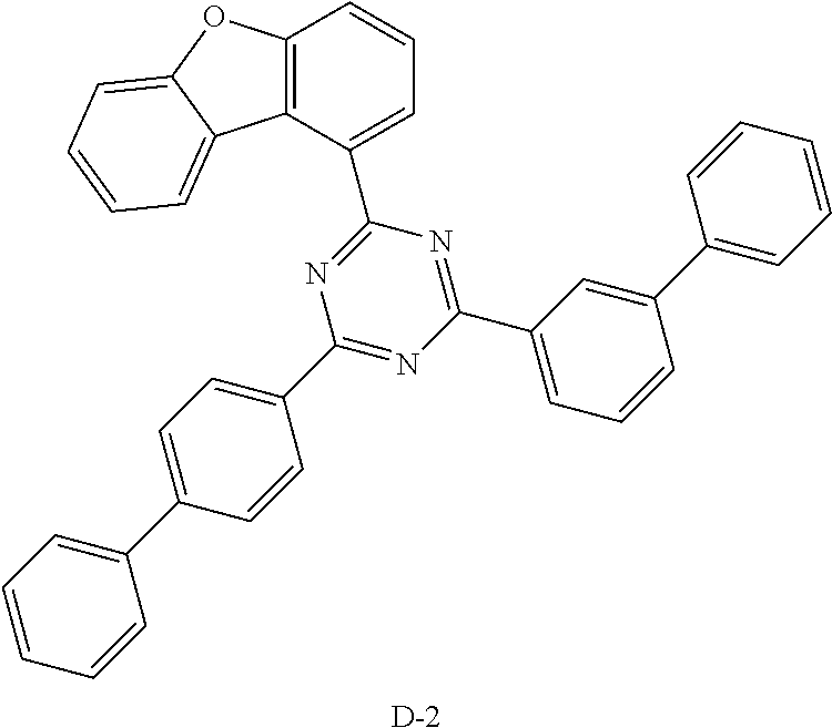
C1(C2=CC=CC(C3=CC=CC=C3)=C2)=NC(C2=CC=CC3=C2C2=CC=CC=C2O3)=NC(C2=CC=C(C3=CC=CC=C3)C=C2)=N1.[D]
